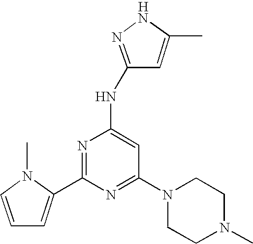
[H].C1(C2=NC(NC3=NNC(C)=C3)=CC(N3CCN(C)CC3)=N2)=CC=CN1C
